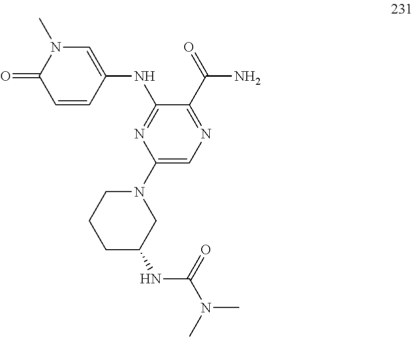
C1=CC(NC2=NC(N3CCCC(NC(N(C)C)=O)C3)=CN=C2C(N)=O)=CN(C)C1=O
